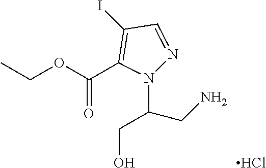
IC1=C(C(OCC)=O)N(C(CO)CN)N=C1.Cl
